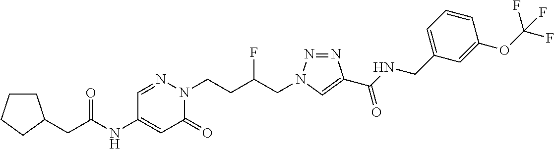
C1(NC(=O)CC2CCCC2)=CC(=O)N(CCC(CN2N=NC(C(NCC3=CC=CC(OC(F)(F)F)=C3)=O)=C2)F)N=C1
